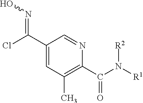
C(C1=CC(C)=C(C(N([R1])[R2])=O)N=C1)(Cl)=NO
